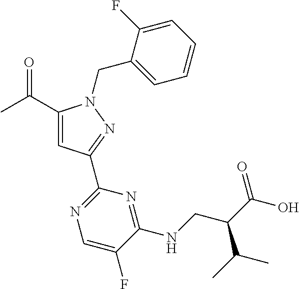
CC(=O)C1=CC(C2=NC=C(F)C(NCC(C(O)=O)C(C)C)=N2)=NN1CC1=CC=CC=C1F
